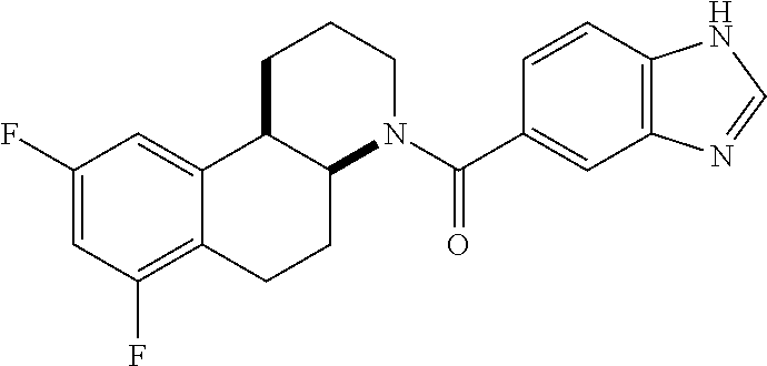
C1(F)=CC(F)=C2C(=C1)C1C(CC2)N(C(C2=CC3=C(C=C2)NC=N3)=O)CCC1
